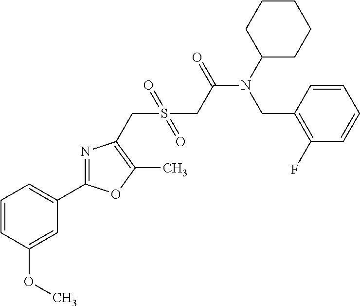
C1=CC(OC)=CC(C2=NC(CS(=O)(=O)CC(N(C3CCCCC3)CC3=C(F)C=CC=C3)=O)=C(C)O2)=C1
